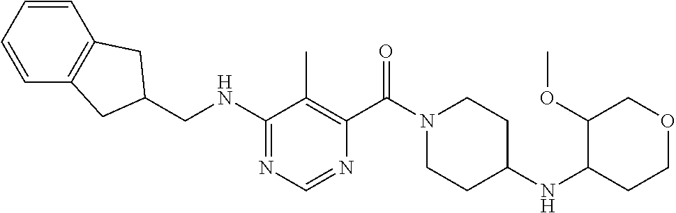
C1(NCC2CC3=C(C=CC=C3)C2)=NC=NC(C(N2CCC(NC3CCOCC3OC)CC2)=O)=C1C
